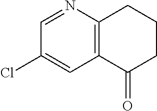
C1=NC2=C(C=C1Cl)C(=O)CCC2
